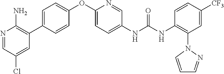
C1(OC2=CC=C(NC(NC3=C(N4C=CC=N4)C=C([CF3])C=C3)=O)C=N2)=CC=C(C2=C(N)N=CC(Cl)=C2)C=C1
